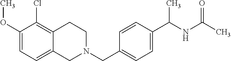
C1(OC)=CC=C2C(=C1Cl)CCN(CC1=CC=C(C(NC(C)=O)C)C=C1)C2
